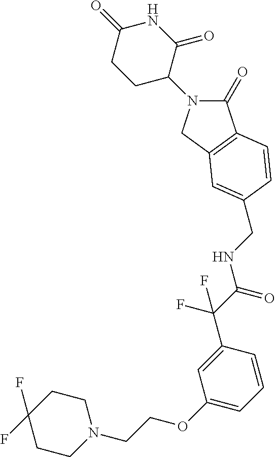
C1(=O)N(C2C(=O)NC(=O)CC2)CC2=C1C=CC(CNC(C(C1=CC(OCCN3CCC(F)(F)CC3)=CC=C1)(F)F)=O)=C2
